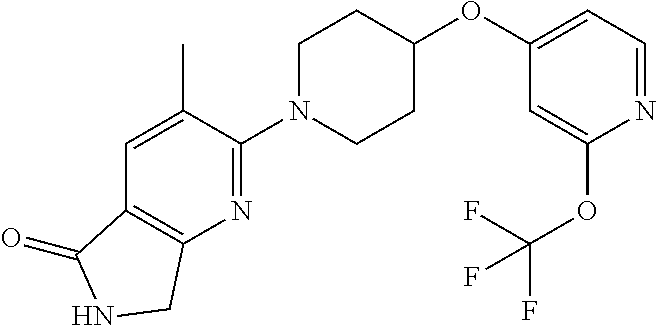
C1(N2CCC(OC3=CC=NC(OC(F)(F)F)=C3)CC2)=NC2=C(C=C1C)C(=O)NC2
